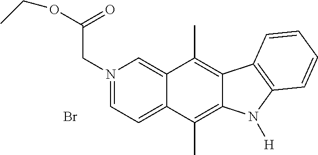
N1(CC(OCC)=O)=CC=C2C(=C1)C(C)=C1C(=C2C)N([H])C2=C1C=CC=C2.Br
